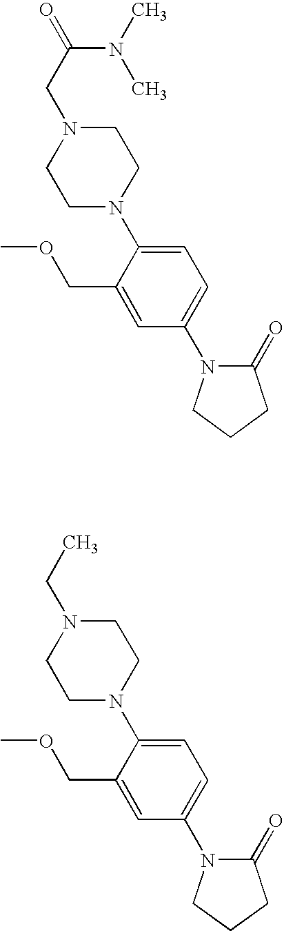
C1N(CC(N(C)C)=O)CCN(C2=CC=C(N3C(=O)CCC3)C=C2COC)C1.C1N(CC)CCN(C2=CC=C(N3C(=O)CCC3)C=C2COC)C1
